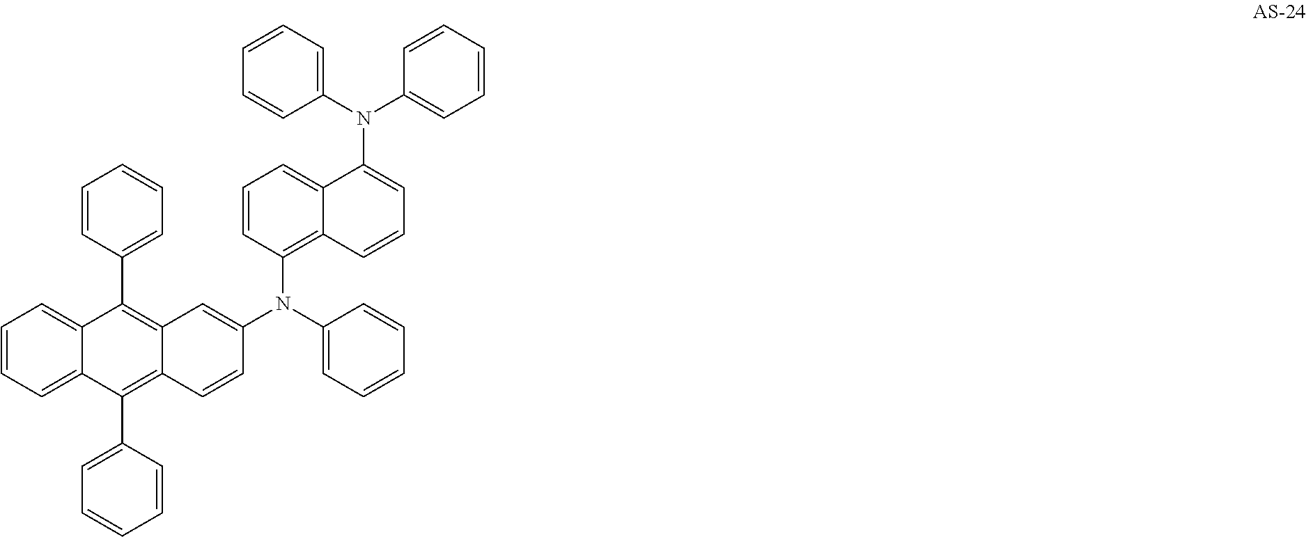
C1=CC=C2C(=C1)C(C1=CC=CC=C1)=C1C(=C2C2=CC=CC=C2)C=C(N(C2=CC=CC=C2)C2=C3C(=CC=C2)C(N(C2=CC=CC=C2)C2=CC=CC=C2)=CC=C3)C=C1
